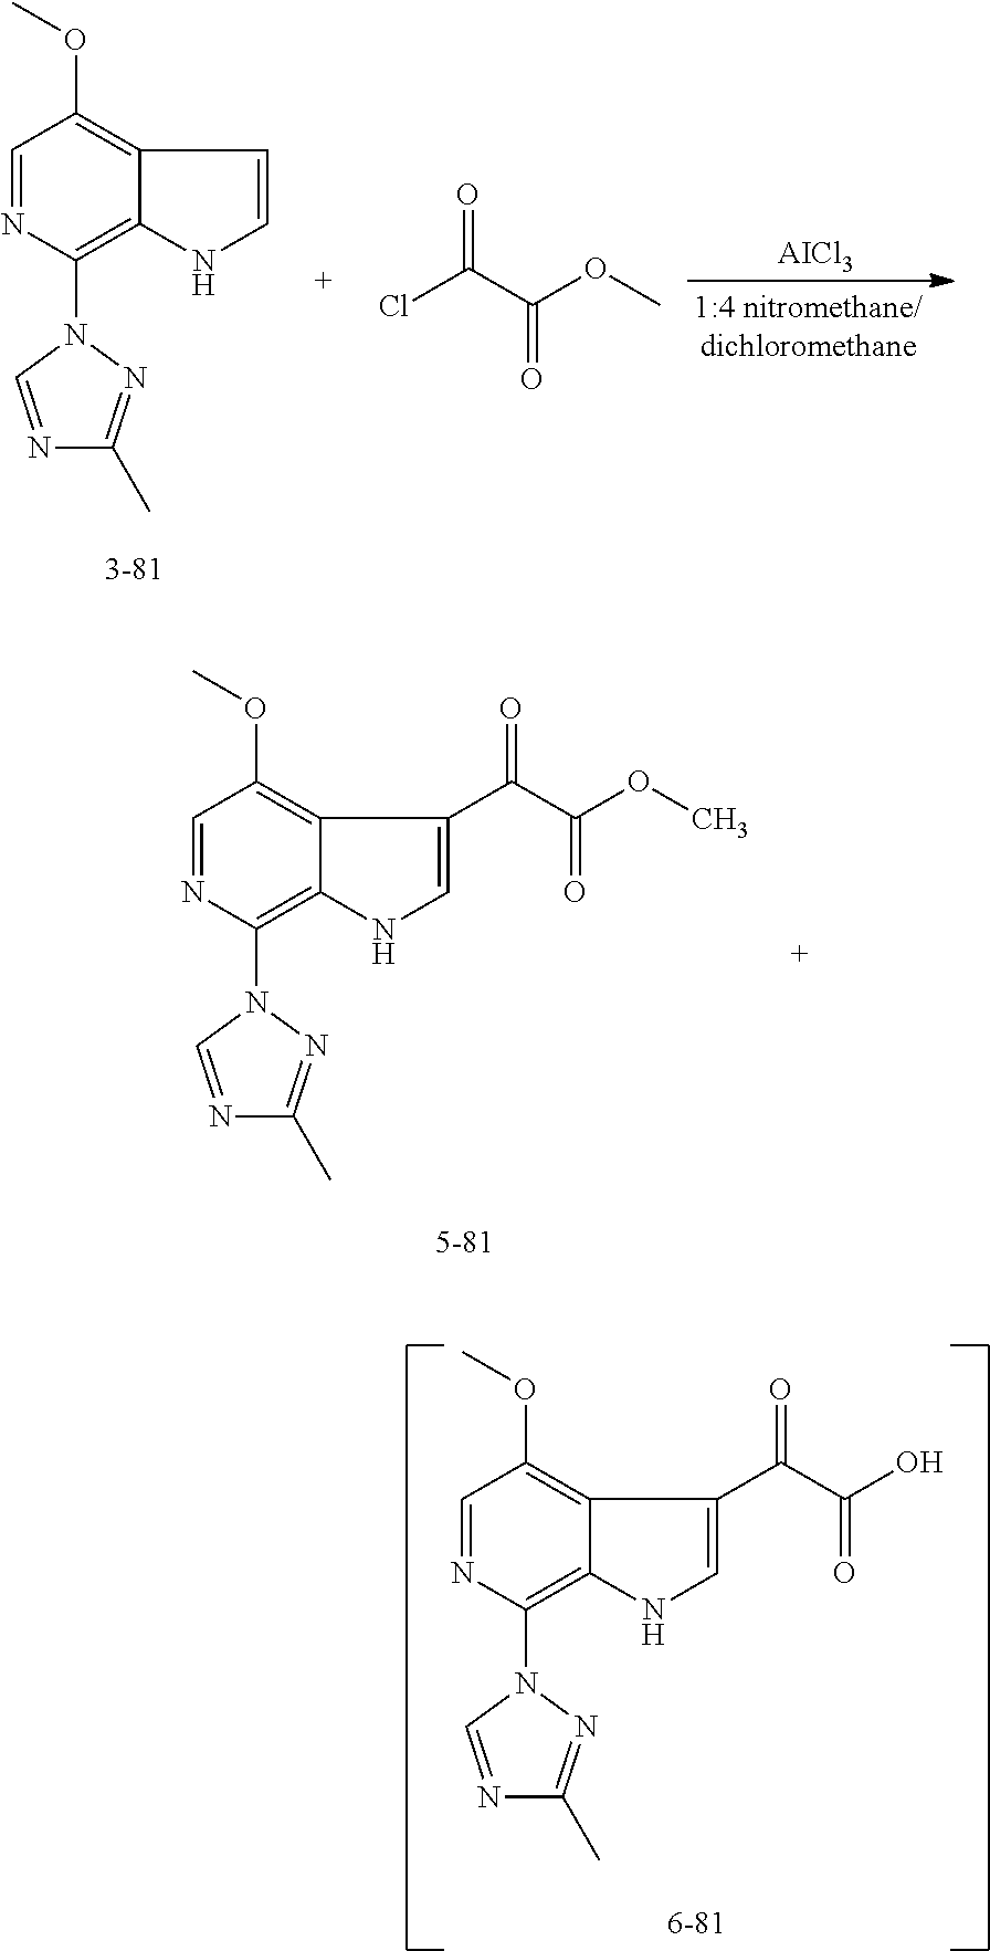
C1=NC(N2C=NC(C)=N2)=C2C(=C1OC)C=CN2.ClC(C(OC)=O)=O.[AICl3].C1=NC(N2C=NC(C)=N2)=C2C(=C1OC)C(C(C(OC)=O)=O)=CN2.C1=NC(N2C=NC(C)=N2)=C2C(=C1OC)C(C(C(O)=O)=O)=CN2
